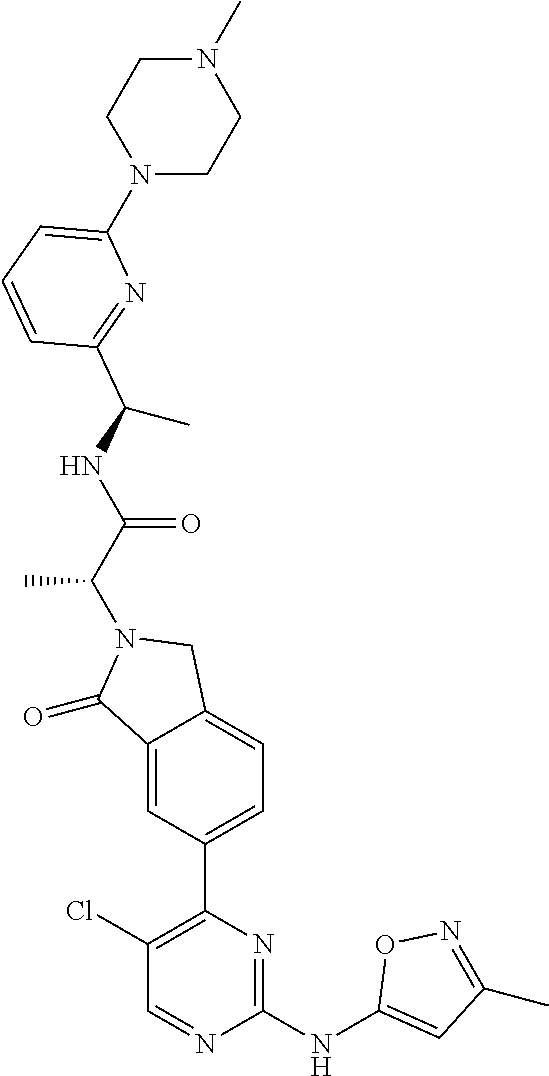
C1(=O)C2=CC(C3=C(Cl)C=NC(NC4=CC(C)=NO4)=N3)=CC=C2CN1C(C(=O)NC(C1=NC(N2CCN(C)CC2)=CC=C1)C)C
